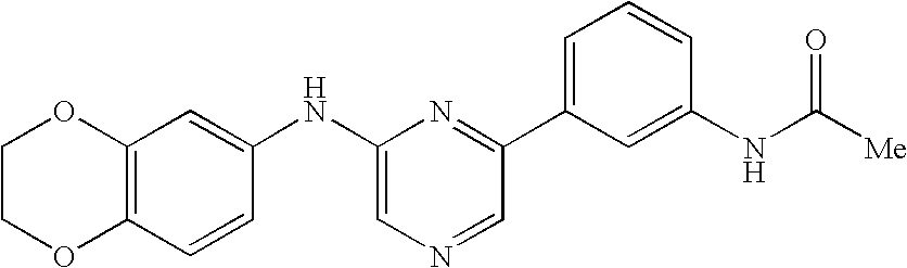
C1COC2=C(O1)C=C(NC1=CN=CC(C3=CC=CC(NC([Me])=O)=C3)=N1)C=C2
